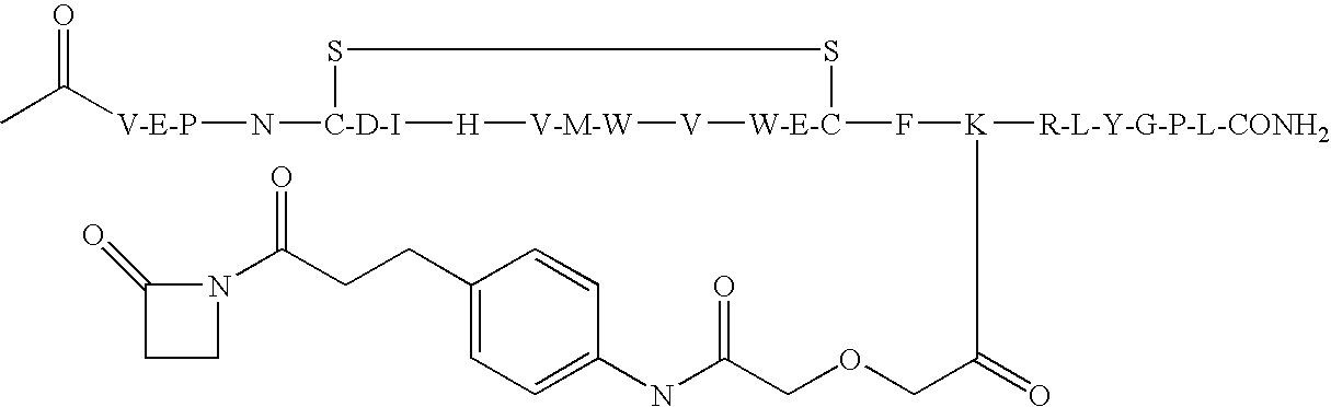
[V-E-P](N[C-D-I]1SS[W-E-C](F[K]([R-L-Y-G-P-L-CONH2])C(COCC(NC2=CC=C(CCC(N3C(=O)CC3)=O)C=C2)=O)=O)[V][V-M-W][H]1)C(C)=O
